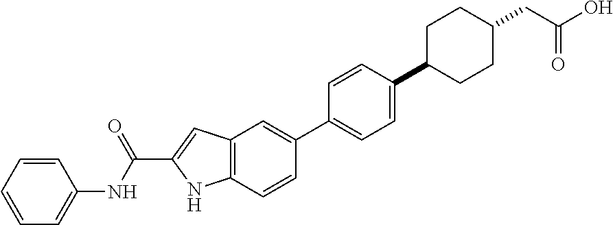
C1=CC(C2=CC=C(C3CCC(CC(O)=O)CC3)C=C2)=CC2=C1NC(C(=O)NC1=CC=CC=C1)=C2
